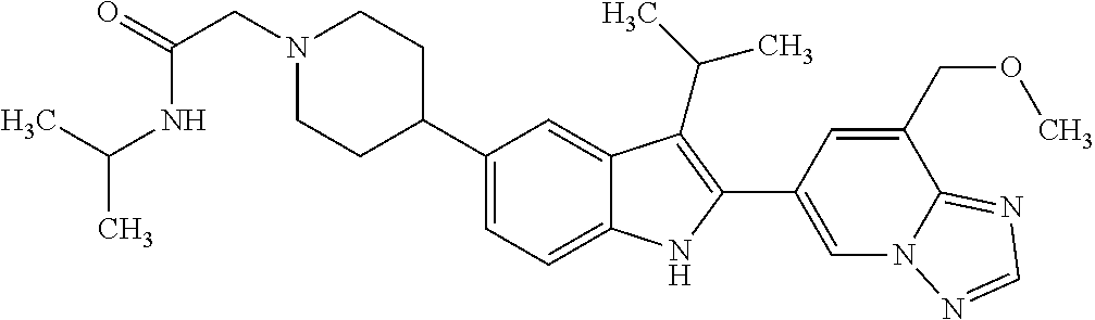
N1(CC(=O)NC(C)C)CCC(C2=CC=C3C(=C2)C(C(C)C)=C(C2=CN4C(=NC=N4)C(COC)=C2)N3)CC1
